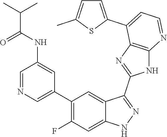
C1=NC=C(C2=C(F)C=C3C(=C2)C(C2=NC4=C(N2)N=CC=C4C2=CC=C(C)S2)=NN3)C=C1NC(C(C)C)=O
